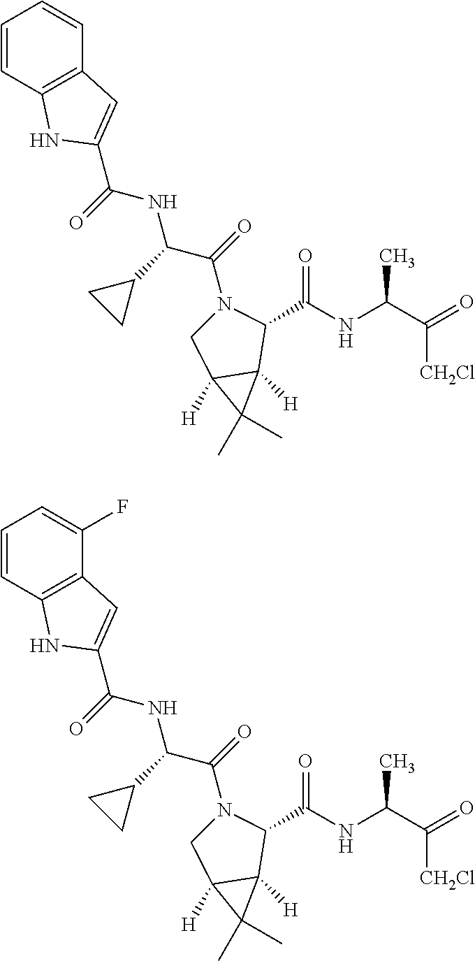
C1=CC2=C(C(F)=C1)C=C(C(NC(C(N1CC3([H])C([H])(C1C(NC(C)C([CH2Cl])=O)=O)C3(C)C)=O)C1CC1)=O)N2.C1=CC2=C(C=C1)C=C(C(NC(C(N1CC3([H])C([H])(C1C(NC(C)C([CH2Cl])=O)=O)C3(C)C)=O)C1CC1)=O)N2
